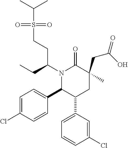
N1(C(CC)CCS(=O)(=O)C(C)C)C(C2=CC=C(Cl)C=C2)C(C2=CC=CC(Cl)=C2)CC(C)(CC(O)=O)C1=O
